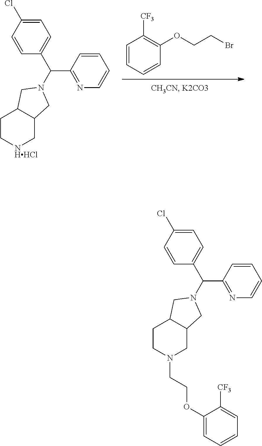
C1=CC=CC(OCCBr)=C1[CF3].C1C[NHHCl]CC2C1CN(C(C1=CC=C(Cl)C=C1)C1=NC=CC=C1)C2.C1CN(CCOC2=CC=CC=C2[CF3])CC2C1CN(C(C1=CC=C(Cl)C=C1)C1=NC=CC=C1)C2
